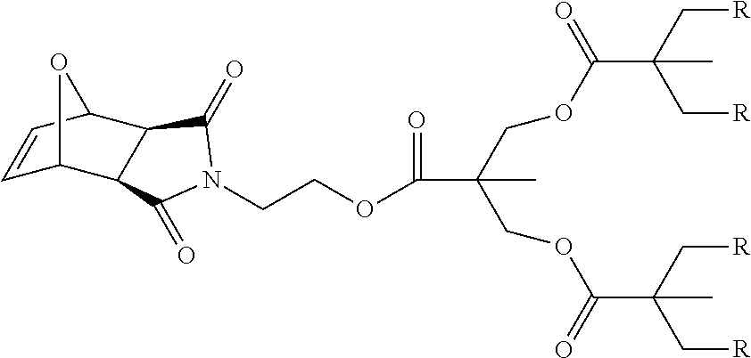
C(COC(=O)C(C)(COC(C(C[R])(C[R])C)=O)COC(C(C[R])(C[R])C)=O)N1C(=O)C2C3C=CC(C2C1=O)O3
